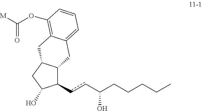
C1(ccC(CCCCC)O)C2C(CC1O)CC1=C(OC([M])=O)C=CC=C1C2
